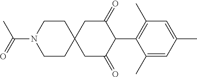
C1(C)=CC(C)=CC(C)=C1C1C(=O)CC2(CC1=O)CCN(C(C)=O)CC2
